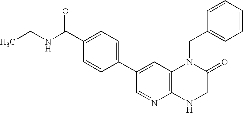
C1=C(C(NCC)=O)C=CC(C2=CC3=C(N=C2)NCC(=O)N3CC2=CC=CC=C2)=C1
